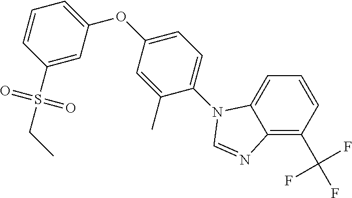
C1=C(S(CC)(=O)=O)C=CC=C1OC1=CC=C(N2C3=CC=CC(C(F)(F)F)=C3N=C2)C(C)=C1
